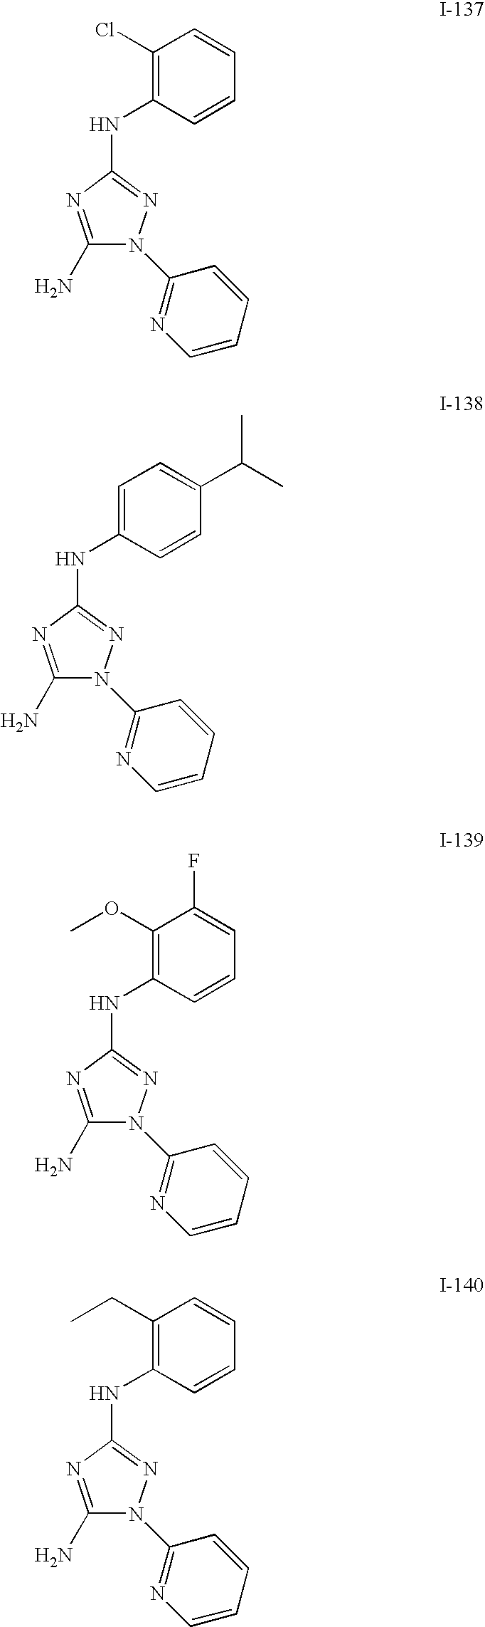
C1(N)=NC(NC2=C(Cl)C=CC=C2)=NN1C1=NC=CC=C1.C1(N)=NC(NC2=CC=C(C(C)C)C=C2)=NN1C1=NC=CC=C1.C1(N)=NC(NC2=C(OC)C(F)=CC=C2)=NN1C1=NC=CC=C1.C1(N)=NC(NC2=C(CC)C=CC=C2)=NN1C1=NC=CC=C1
